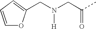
C(N(CC(C)=O)[H])C1=CC=CO1
